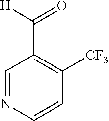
C1=NC=CC([CF3])=C1C([H])=O
